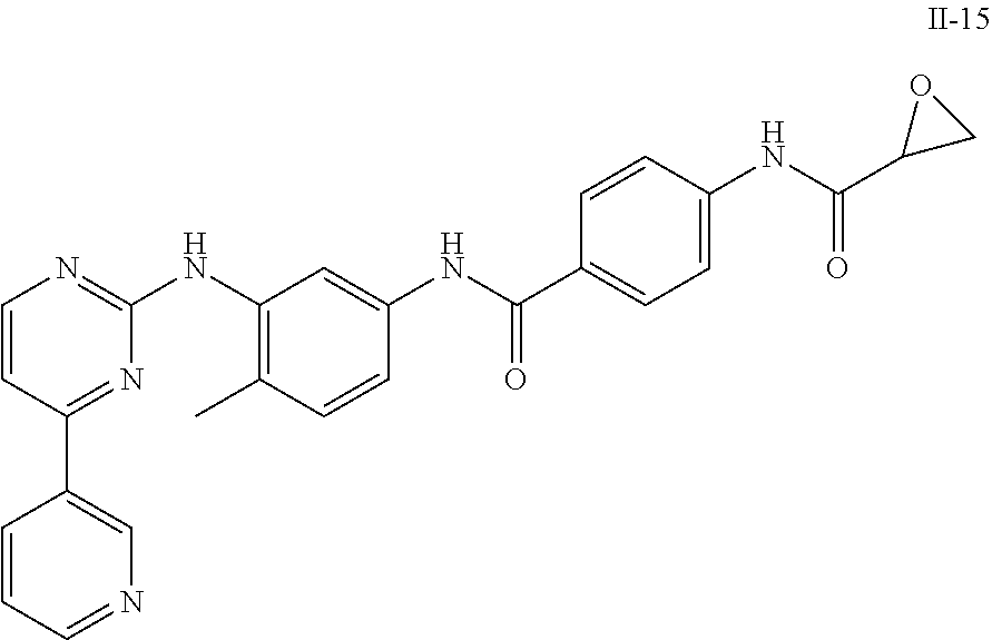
C1=CC(C2=CN=CC=C2)=NC(NC2=C(C)C=CC(NC(C3=CC=C(NC(C4CO4)=O)C=C3)=O)=C2)=N1
